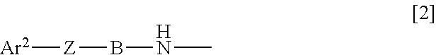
[Ar2][Z]BNC
